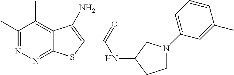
C1(C)=NN=C2C(=C1C)C(N)=C(C(=O)NC1CCN(C3=CC=CC(C)=C3)C1)S2
